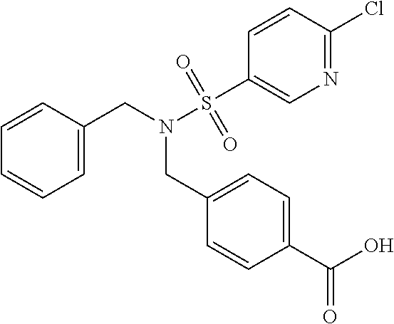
C1=C(CN(S(C2=CN=C(Cl)C=C2)(=O)=O)CC2=CC=C(C(O)=O)C=C2)C=CC=C1
